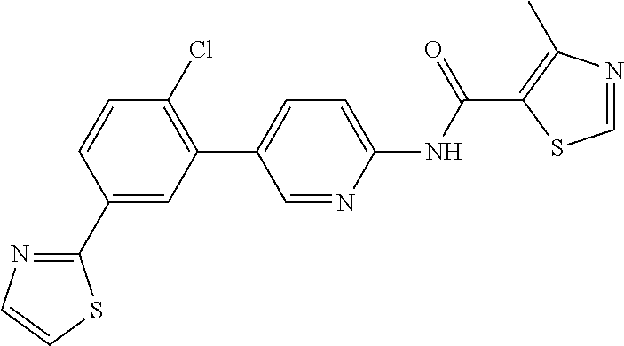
C1(C2=NC=CS2)=CC(C2=CC=C(NC(C3=C(C)N=CS3)=O)N=C2)=C(Cl)C=C1
